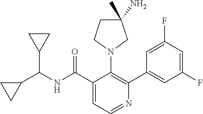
C1(C(NC(C2CC2)C2CC2)=O)=CC=NC(C2=CC(F)=CC(F)=C2)=C1N1CC(N)(C)CC1
